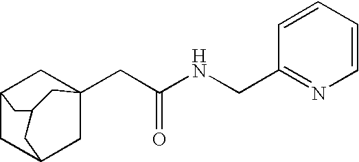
C12CC3CC(CC(NCC4=NC=CC=C4)=O)(C1)CC(C2)C3
